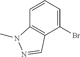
C1=CC=C(Br)C2=C1N(C)N=C2
